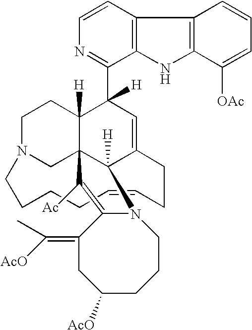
C1=CN=C(C2([H])C3([H])C45CN(CC3)CCCCC=CCCC(=C2)C4([H])N2CCCC([AcO])CC(=C(C)[AcO])C2=C5[Ac])C2=C1C1=C(N2)C([OAc])=CC=C1
